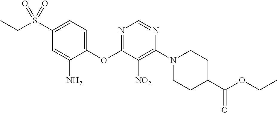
C1(OC2=NC=NC(N3CCC(C(OCC)=O)CC3)=C2[NO2])=CC=C(S(CC)(=O)=O)C=C1N
